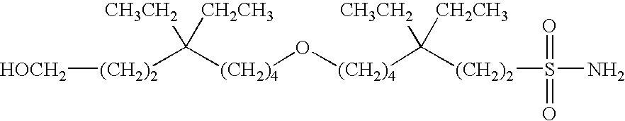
[(CH2)2]([HOCH2])C([(CH2)4]O[(CH2)4]C([CH3CH2])([CH2CH3])[(CH2)2]S(N)(=O)=O)([CH3CH2])[CH2CH3]
